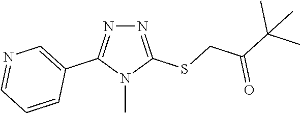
N1=C(SCC(C(C)(C)C)=O)N(C)C(C2=CN=CC=C2)=N1
